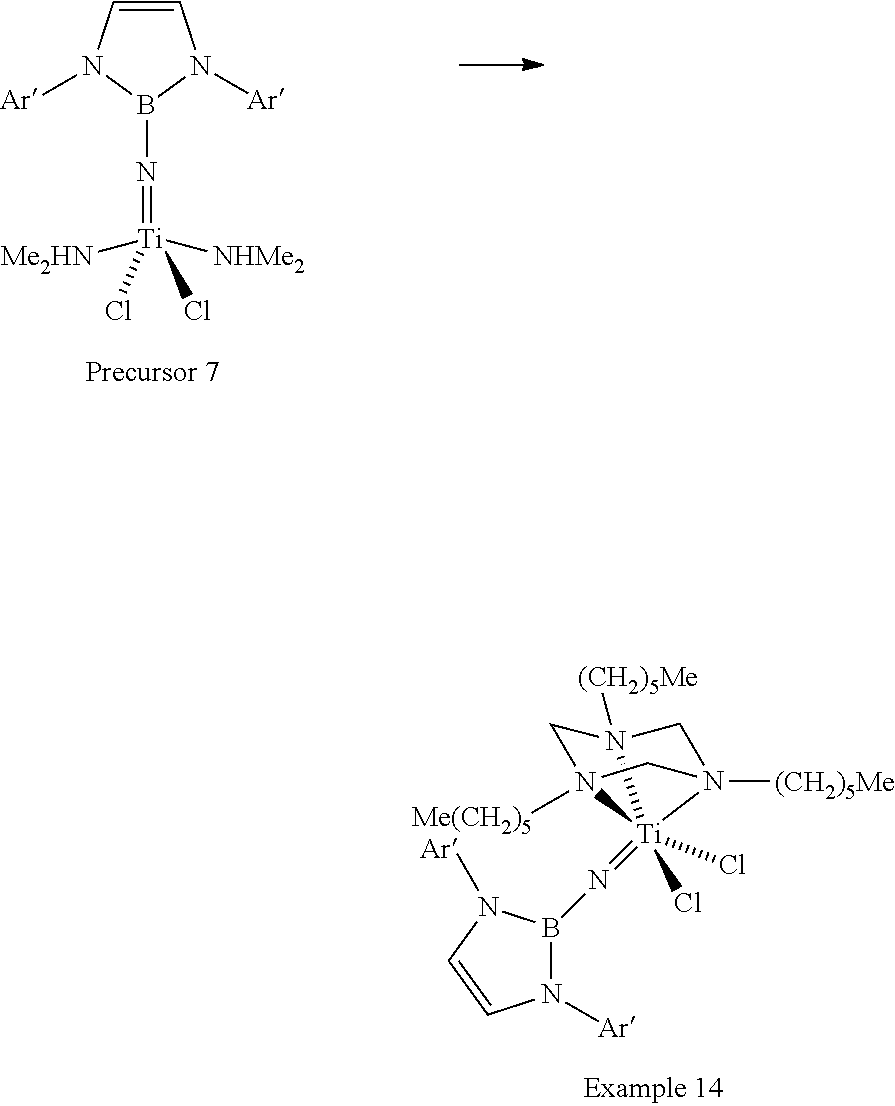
C1=CN([Ar])B(N=[Ti]([NHMe2])([Me2HN])(Cl)Cl)N1[Ar].N1([Ar])B(N=[Ti]23(Cl)(Cl)N4([Me(CH2)5])CN2([(CH2)5Me])CN3([(CH2)5Me])C4)N([Ar])C=C1
